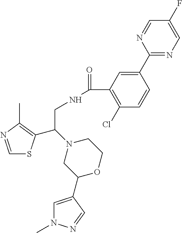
C1=NC(C)=C(C(N2CC(C3=CN(C)N=C3)OCC2)CNC(=O)C2=C(Cl)C=CC(C3=NC=C(F)C=N3)=C2)S1
